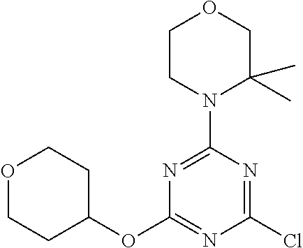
C1CN(C2=NC(OC3CCOCC3)=NC(Cl)=N2)C(C)(C)CO1
